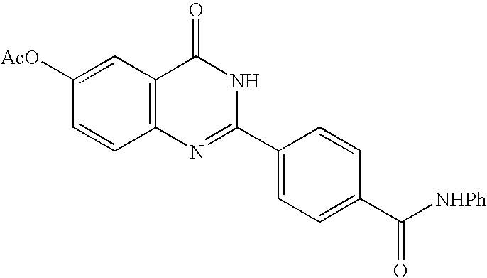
C1=CC([AcO])=CC2=C1N=C(C1=CC=C(C([NHPh])=O)C=C1)NC2=O
